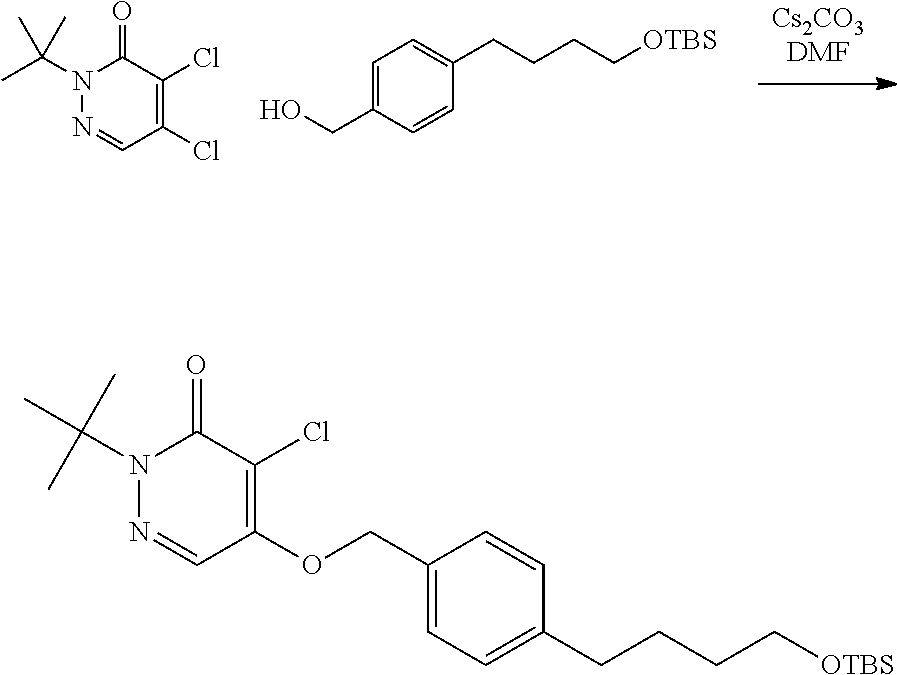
C1=C(CO)C=CC(CCCC[OTBS])=C1.N1=CC(Cl)=C(Cl)C(=O)N1C(C)(C)C.N1(C(C)(C)C)N=CC(OCC2=CC=C(CCCC[OTBS])C=C2)=C(Cl)C1=O
